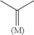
CC(C)=[(M)]
